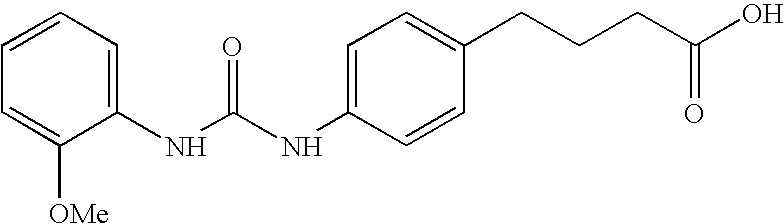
C1=C([OMe])C(NC(NC2=CC=C(CCCC(O)=O)C=C2)=O)=CC=C1
